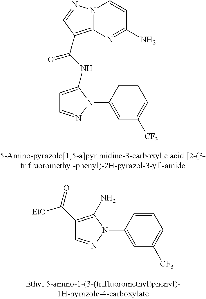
N12C(=C(C(NC3=CC=NN3C3=CC([CF3])=CC=C3)=O)C=N1)N=C(N)C=C2.C1(C(=O)[EtO])=C(N)N(C2=CC([CF3])=CC=C2)N=C1
